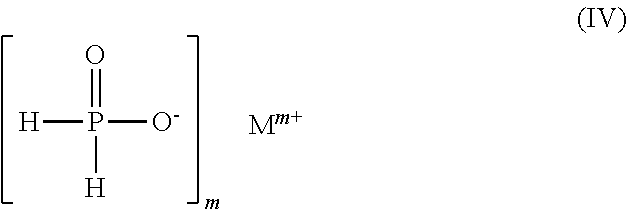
O=P([H])([O-])[H]
